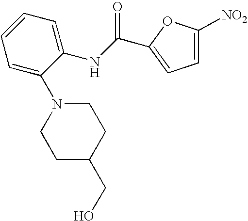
C1=C([NO2])OC(C(NC2=CC=CC=C2N2CCC(CO)CC2)=O)=C1
